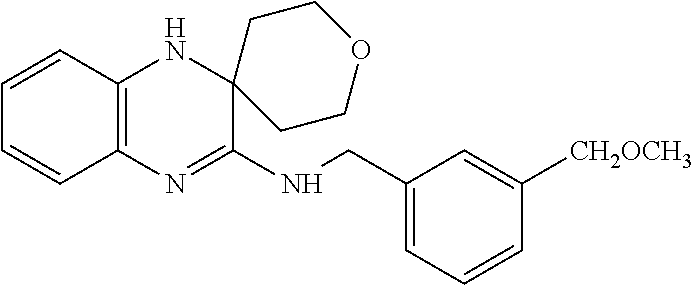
C1=CC2=C(C=C1)N=C(NCC1=CC=CC([CH2OCH3])=C1)C1(N2)CCOCC1
